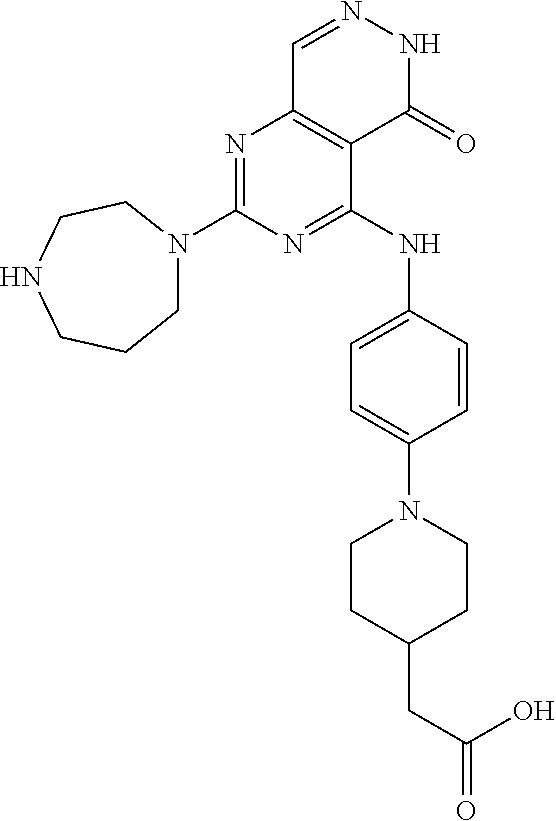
C1N(C2=NC3=C(C(NC4=CC=C(N5CCC(CC(O)=O)CC5)C=C4)=N2)C(=O)NN=C3)CCNCC1
